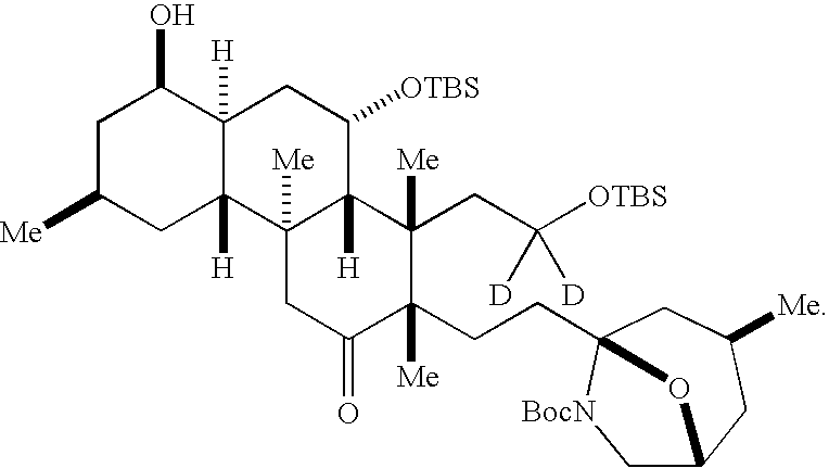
C1C([Me])CC2([H])C([H])(C1O)CC([OTBS])C1([H])C2([Me])CC(=O)C(CCC23CC([Me])CC(C[BocN]2)O3)([Me])C1(CC([OTBS])([D])[D])[Me]
